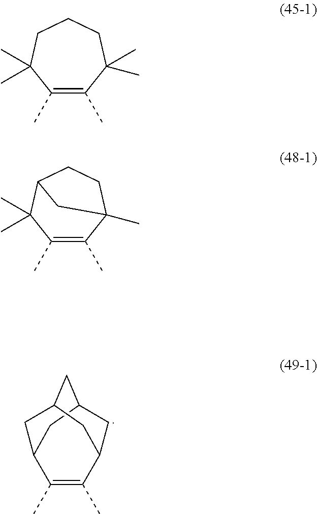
C12CC3CC(CC(C3)C(C)=C1C)C2.C1(C)=C(C)C(C)(C)CCCC1(C)C.C1(C)=C(C)C2(C)CCC(C1(C)C)C2
